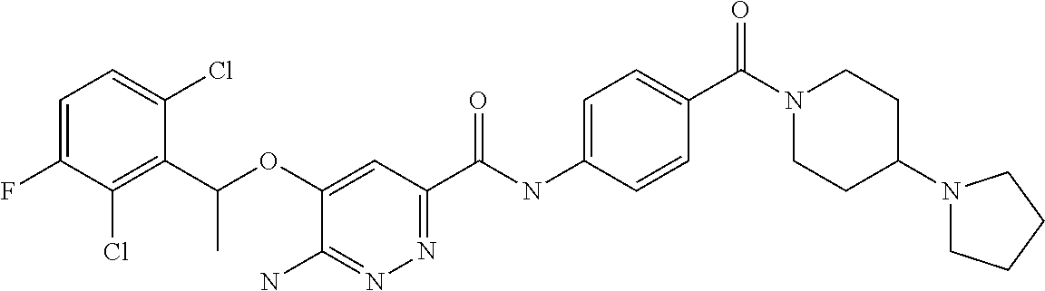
C1=C(F)C(Cl)=C(C(OC2=CC(C(NC3=CC=C(C(N4CCC(N5CCCC5)CC4)=O)C=C3)=O)=NN=C2N)C)C(Cl)=C1
